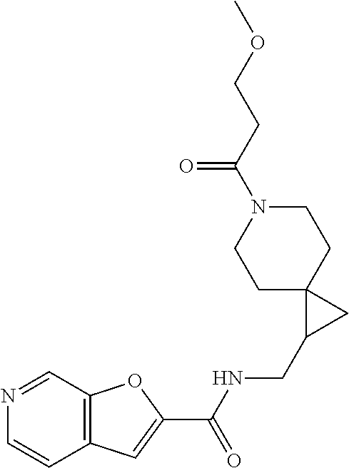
C12=C(C=C(C(NCC3CC34CCN(C(CCOC)=O)CC4)=O)O1)C=CN=C2
